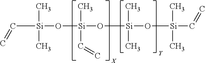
C([Si](O[Si](O[Si](O[Si](C)(C)C=C)(C)C)(C)C=C)(C)C)=C
